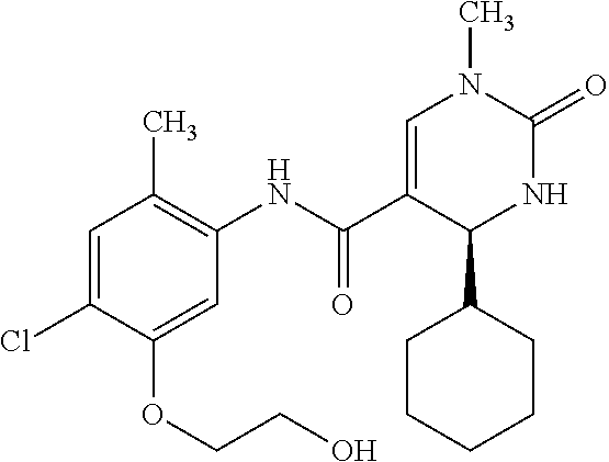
C1(Cl)=CC(C)=C(NC(C2=CN(C)C(=O)NC2C2CCCCC2)=O)C=C1OCCO
